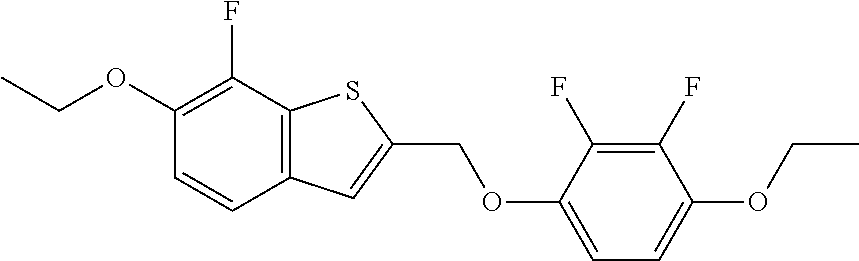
C1(OCC)=C(F)C2=C(C=C1)C=C(COC1=CC=C(OCC)C(F)=C1F)S2
